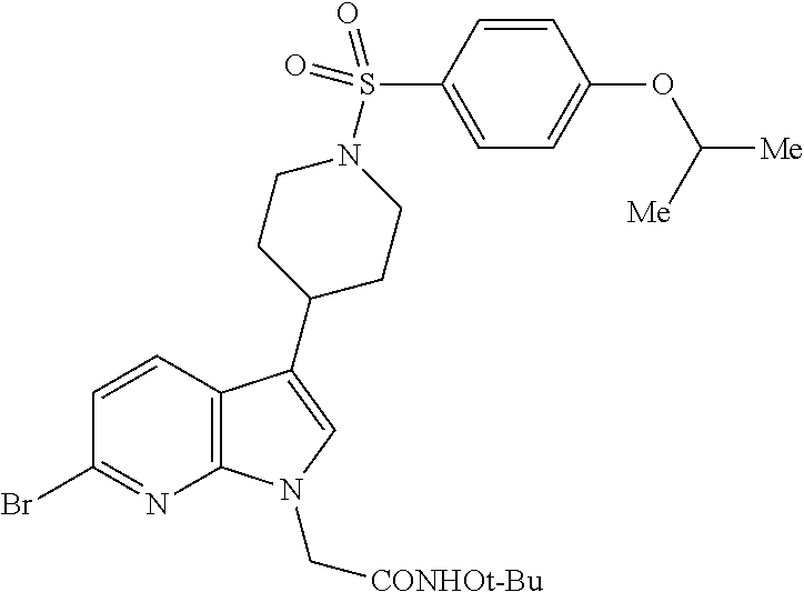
C12=C(C(C3CCN(S(=O)(=O)C4=CC=C(OC([Me])[Me])C=C4)CC3)=CN1C[CONHOt-Bu])C=CC(Br)=N2
